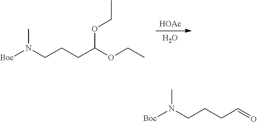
O.[HOAc].C(CCC(OCC)OCC)N([Boc])C.C(CCC=O)N([Boc])C
